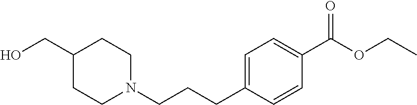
OCC1CCN(CCCC2=CC=C(C(OCC)=O)C=C2)CC1
